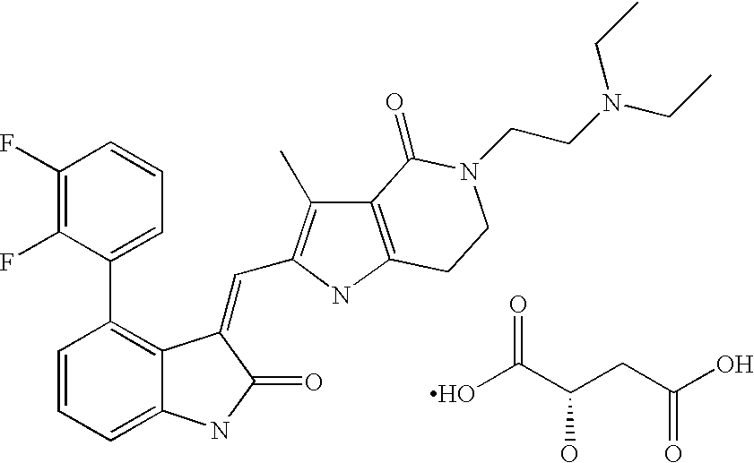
C1(C2=CC=CC(F)=C2F)=C2C(=CC=C1)NC(=O)C2=CC1=C(C)C2=C(N1)CCN(CCN(CC)CC)C2=O.OC(=O)C(O)CC(=O)O
